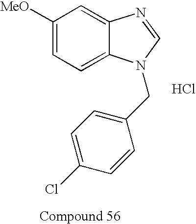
C1([MeO])=CC=C2C(=C1)N=CN2CC1=CC=C(Cl)C=C1.Cl
